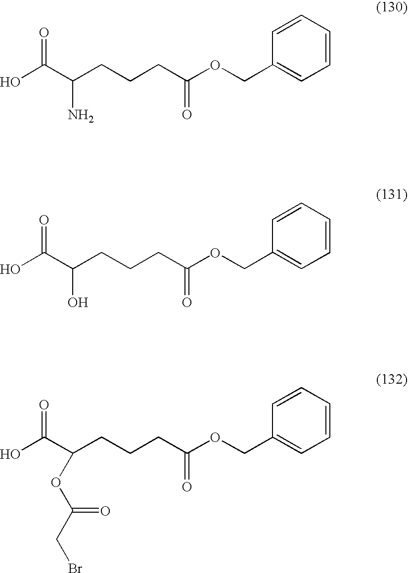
OC(C(CCCC(OCC1=CC=CC=C1)=O)N)=O.OC(C(CCCC(OCC1=CC=CC=C1)=O)O)=O.OC(C(CCCC(OCC1=CC=CC=C1)=O)OC(CBr)=O)=O
